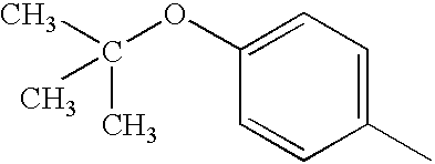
C1(C)=CC=C(OC(C)(C)C)C=C1
